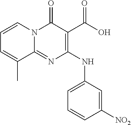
C1=CN2C(=NC(NC3=CC=CC([NO2])=C3)=C(C(=O)O)C2=O)C(C)=C1
